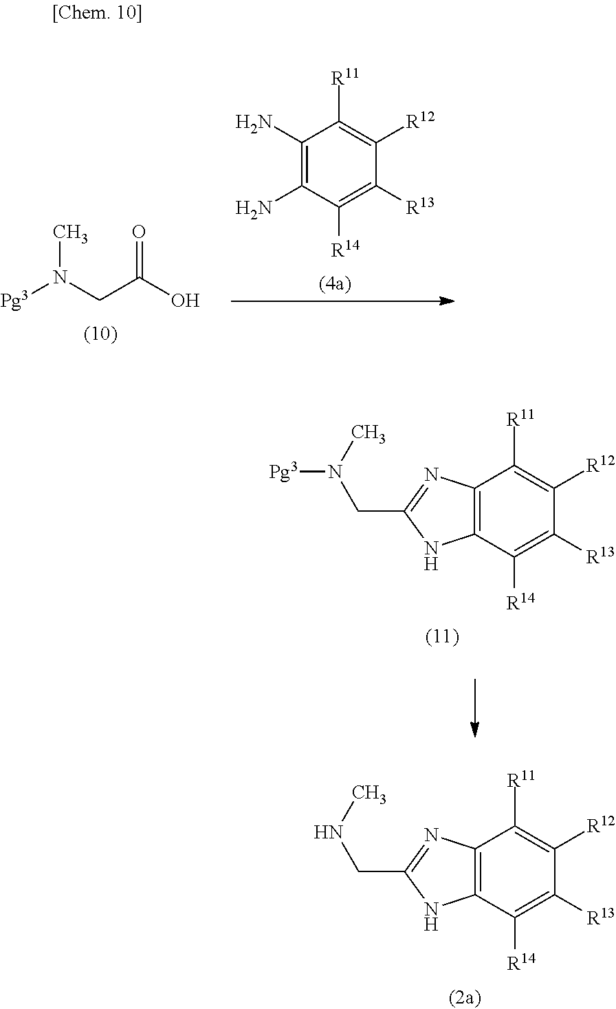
[Pg3]N(CC(O)=O)C.C1(N)=C(N)C([R14])=C([R13])C([R12])=C1[R11].C12=C(C([R14])=C([R13])C([R12])=C1[R11])NC(CN([Pg3])C)=N2.C12=C(C([R14])=C([R13])C([R12])=C1[R11])NC(CNC)=N2
